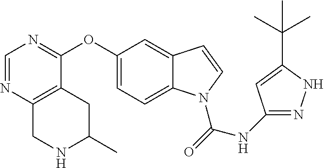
C1=NC2=C(C(OC3=CC=C4C(=C3)C=CN4C(NC3=NNC(C(C)(C)C)=C3)=O)=N1)CC(C)NC2
